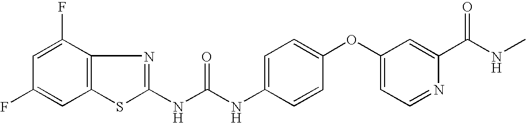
C1=C(F)C2=C(C=C1F)SC(NC(=O)NC1=CC=C(OC3=CC=NC(C(=O)NC)=C3)C=C1)=N2
